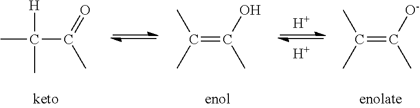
CC(C(=O)C)([H])C.C(=C(O)C)(C)C.[H].[H].C(=C([O-])C)(C)C
